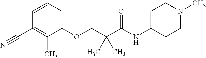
C1=CC=C(OCC(C(NC2CCN(C)CC2)=O)(C)C)C(C)=C1C#N
